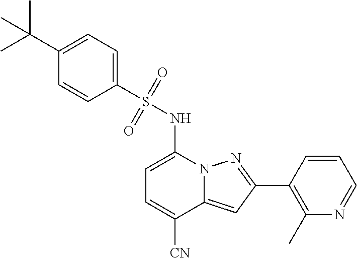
C1=C(NS(C2=CC=C(C(C)(C)C)C=C2)(=O)=O)N2C(=CC(C3=C(C)N=CC=C3)=N2)C([CN])=C1
